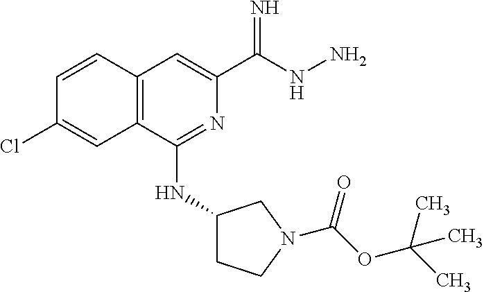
C1=CC2=C(C=C1Cl)C(NC1CCN(C(OC(C)(C)C)=O)C1)=NC(C(NN)=N)=C2
